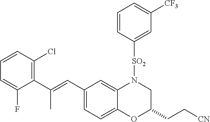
C1(C=C(C2=C(Cl)C=CC=C2F)C)=CC=C2C(=C1)N([SO2]C1=CC([CF3])=CC=C1)CC(CC[CN])O2
